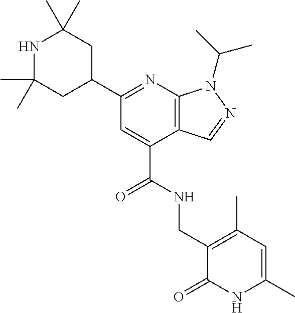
C1(C)(C)NC(C)(C)CC(C2=NC3=C(C(C(=O)NCC4=C(C)C=C(C)NC4=O)=C2)C=NN3C(C)C)C1
